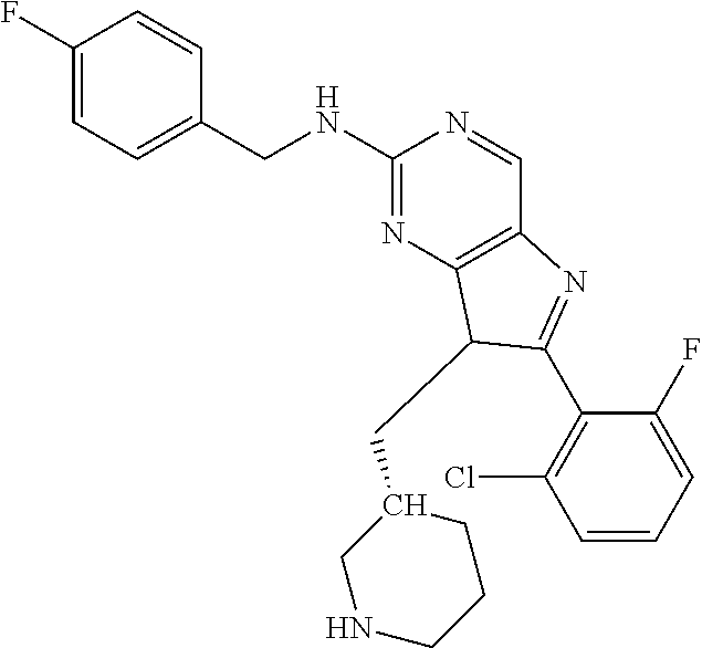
C1(F)=CC=C(CNC2=NC3=C(C=N2)N=C(C2=C(Cl)C=CC=C2F)C3CC2CNCCC2)C=C1
